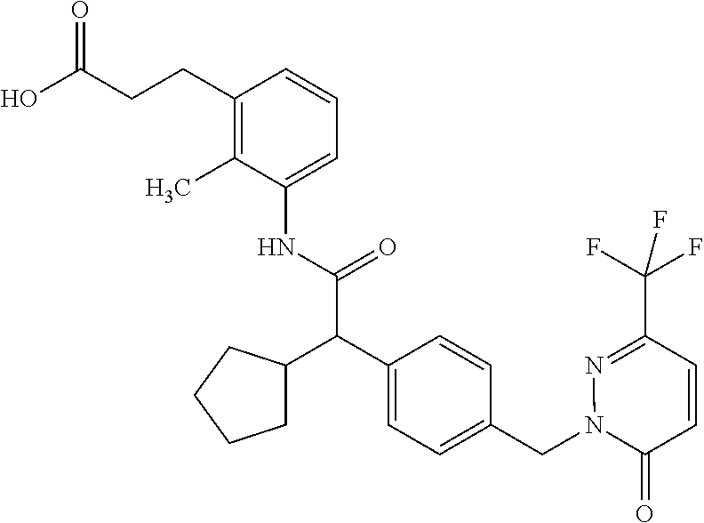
C(C(O)=O)CC1=C(C)C(NC(C(C2=CC=C(CN3C(=O)C=CC(C(F)(F)F)=N3)C=C2)C2CCCC2)=O)=CC=C1
